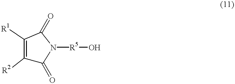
C1([R2])=C([R1])C(=O)N([R5]O)C1=O
